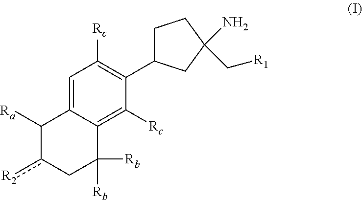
C1=C2C(=C([Rc])C(C3CCC(C[R1])(N)C3)=C1[Rc])C([Rb])([Rb])Cc([R2])C2[Ra]
